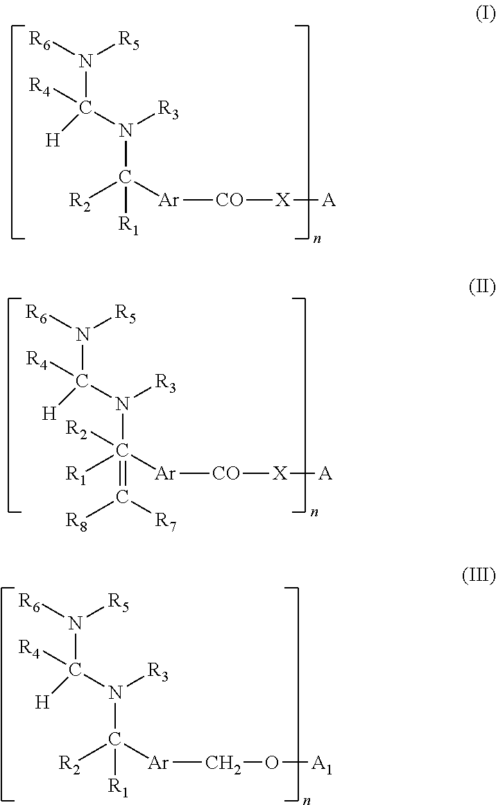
[R2]C([Ar][CO][X][A])([R1])N(C([H])(N([R5])[R6])[R4])[R3].[R2]C([Ar][CO][X][A])(=C([R7])[R8])(N(C([H])(N([R5])[R6])[R4])[R3])[R1].[R2]C([Ar]CO[A1])([R1])N(C([H])(N([R5])[R6])[R4])[R3]
